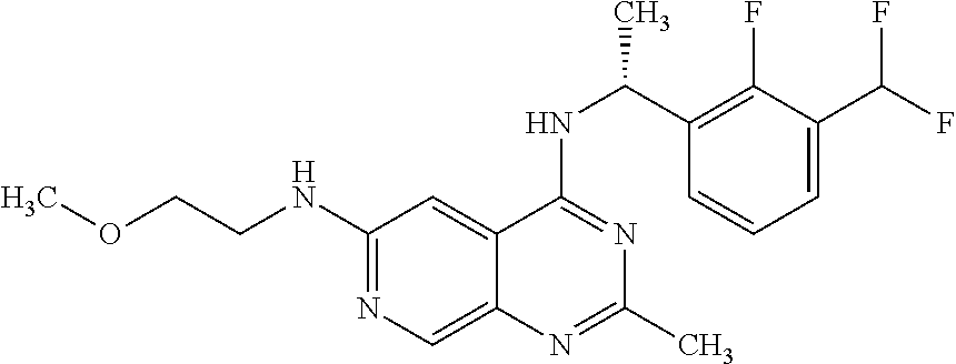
C(NC1=NC=C2C(=C1)C(NC(C1=C(F)C(C(F)F)=CC=C1)C)=NC(C)=N2)COC
